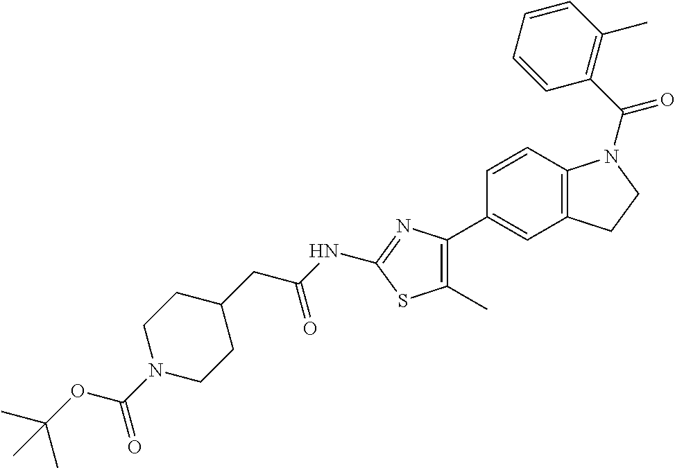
C1=CC2=C(C=C1C1=C(C)SC(NC(CC3CCN(C(=O)OC(C)(C)C)CC3)=O)=N1)CCN2C(C1=C(C)C=CC=C1)=O
